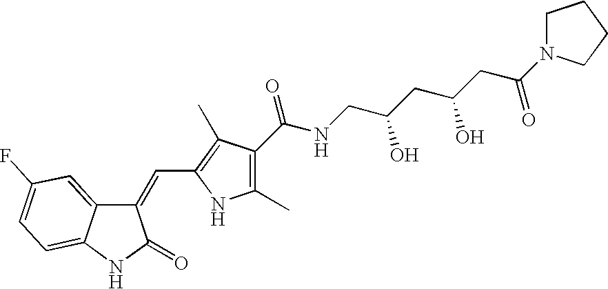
C1(=CC2=C(C)C(C(NCC(CC(CC(N3CCCC3)=O)O)O)=O)=C(C)N2)C2=CC(F)=CC=C2NC1=O
